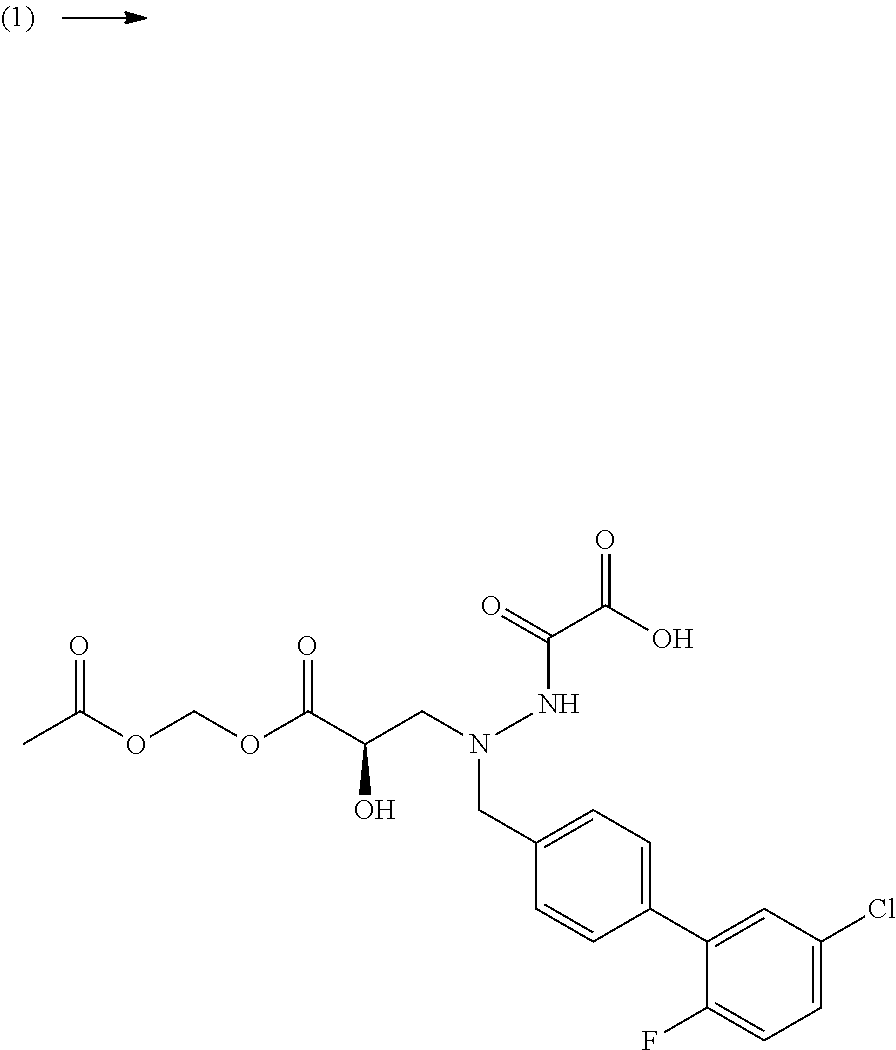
C1=C(Cl)C=C(C2=CC=C(CN(NC(=O)C(O)=O)CC(C(OCOC(C)=O)=O)O)C=C2)C(F)=C1
